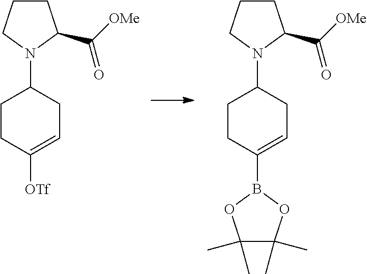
C1CC([OTf])=CCC1N1CCCC1C([OMe])=O.C1CC(B2OC(C)(C)C(C)(C)O2)=CCC1N1CCCC1C([OMe])=O
